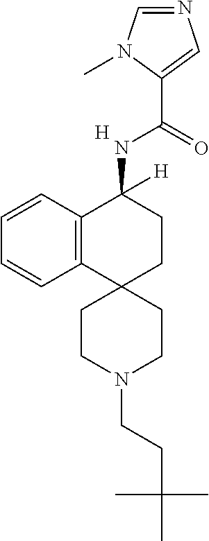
[H].C12=C(C=CC=C1)C(NC(C1=CN=CN1C)=O)([H])CCC21CCN(CCC(C)(C)C)CC1
